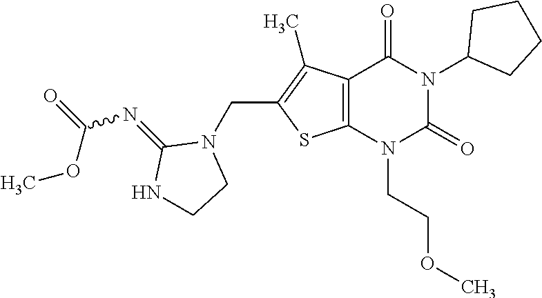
C12=C(N(CCOC)C(=O)N(C3CCCC3)C1=O)SC(CN1C(=NC(=O)OC)NCC1)=C2C
